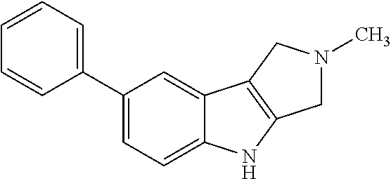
C1(C2=CC=CC=C2)=CC=C2C(=C1)C1=C(N2)CN(C)C1
